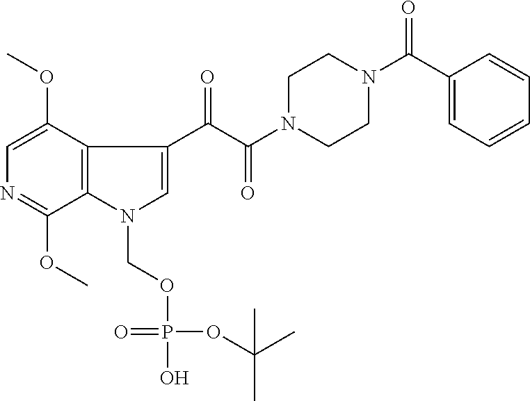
C1=C(OC)C2=C(C(OC)=N1)N(COP(OC(C)(C)C)(=O)O)C=C2C(C(=O)N1CCN(C(=O)C2=CC=CC=C2)CC1)=O
